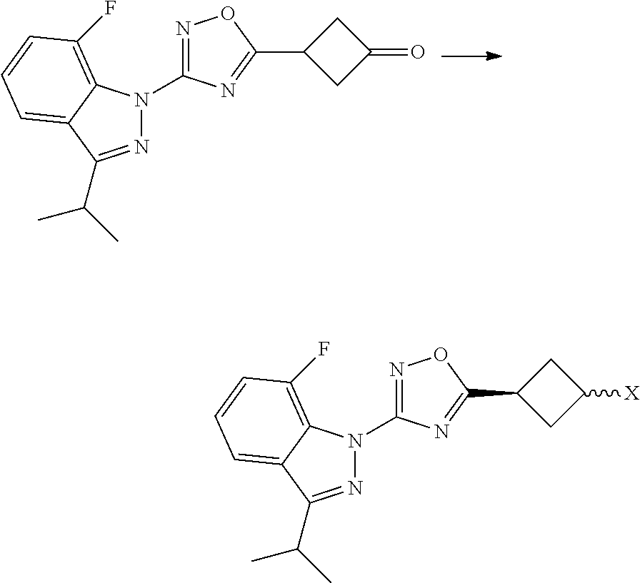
N1=C(C(C)C)C2=CC=CC(F)=C2N1C1=NOC(C2CC(=O)C2)=N1.N1=C(C(C)C)C2=CC=CC(F)=C2N1C1=NOC(C2CC([X])C2)=N1
